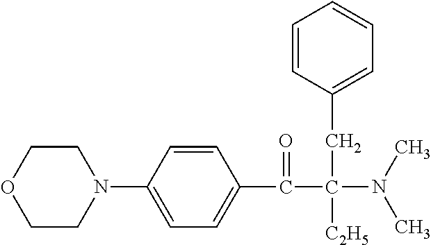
C1N(C2=CC=C(C(C(N(C)C)(CC3=CC=CC=C3)[C2H5])=O)C=C2)CCOC1
